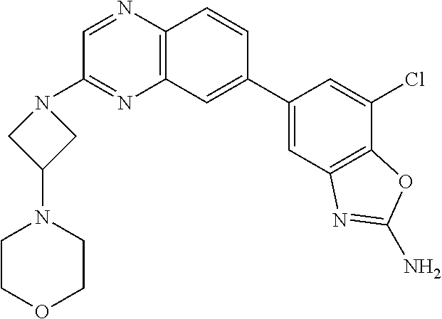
C1=NC2=C(N=C1N1CC(N3CCOCC3)C1)C=C(C1=CC3=C(C(Cl)=C1)OC(N)=N3)C=C2
